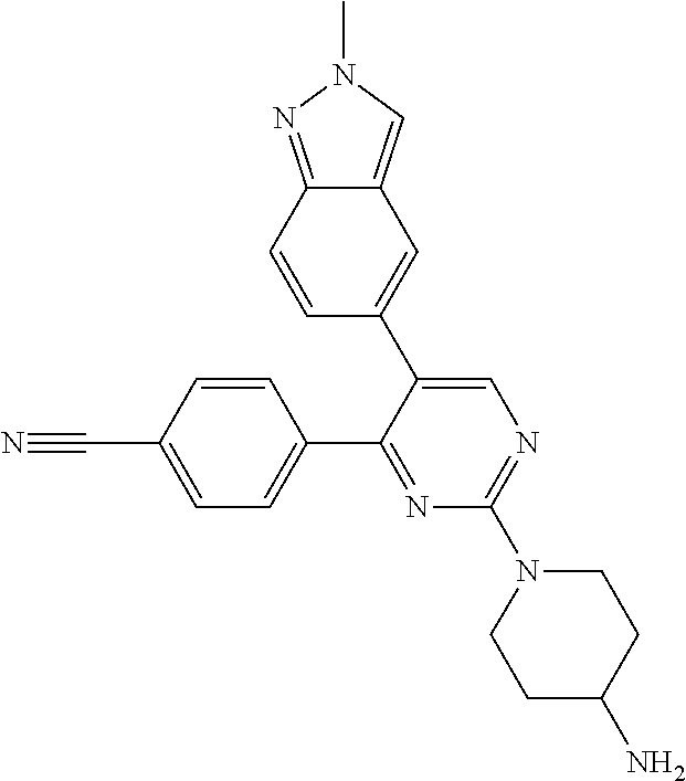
C1=C(C#N)C=CC(C2=NC(N3CCC(N)CC3)=NC=C2C2=CC3=CN(C)N=C3C=C2)=C1
